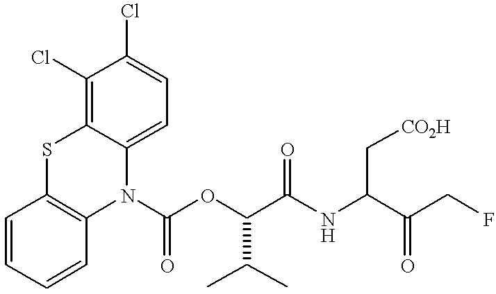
C1(Cl)=C2C(=CC=C1Cl)N(C(OC(C(NC(C(CF)=O)C[CO2H])=O)C(C)C)=O)C1=C(S2)C=CC=C1
